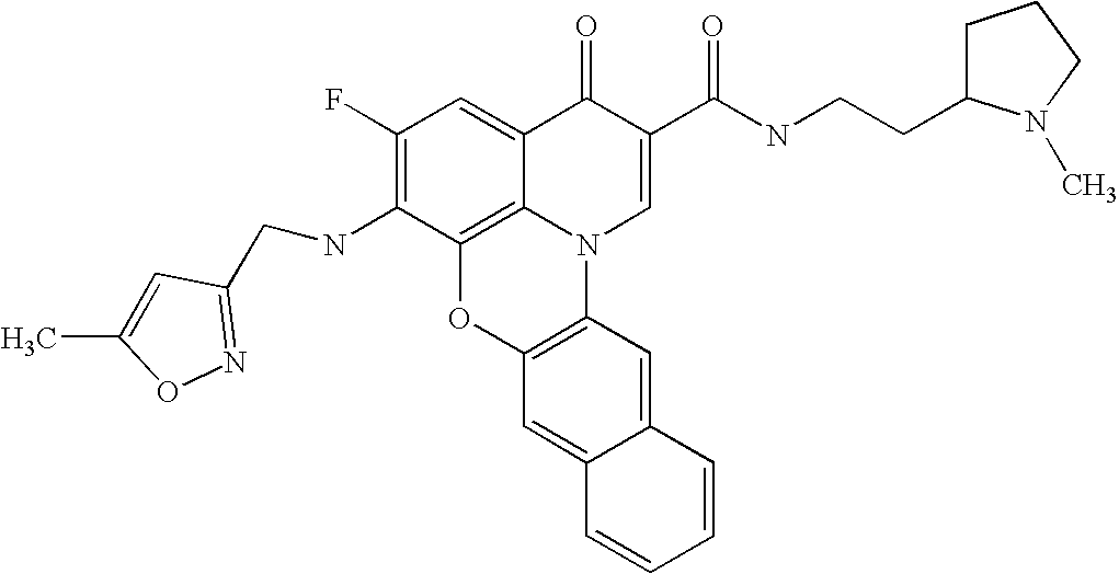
C1(F)=C(NCC2=NOC(C)=C2)C2=C3C(=C1)C(=O)C(C(NCCC1CCCN1C)=O)=CN3C1=C(O2)C=C2C(=C1)C=CC=C2
